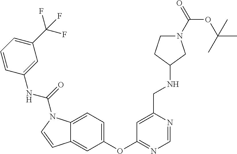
C12=CC=C(OC3=NC=NC(CNC4CN(C(=O)OC(C)(C)C)CC4)=C3)C=C1C=CN2C(NC1=CC(C(F)(F)F)=CC=C1)=O
